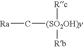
[Ra]C[(SO2OH)y]([Rc])[Rb]
